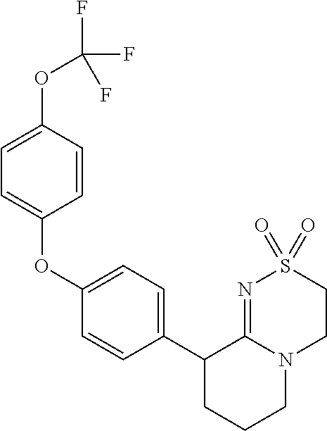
C1(OC2=CC=C(OC(F)(F)F)C=C2)=CC=C(C2CCCN3C2=NS(=O)(=O)CC3)C=C1
